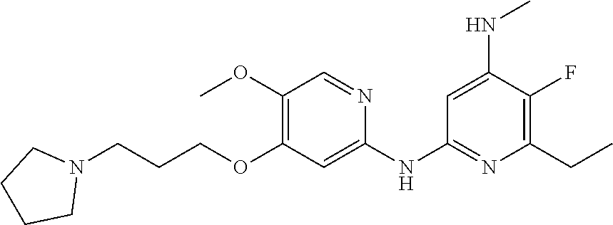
C1(CC)=C(F)C(NC)=CC(NC2=CC(OCCCN3CCCC3)=C(OC)C=N2)=N1
